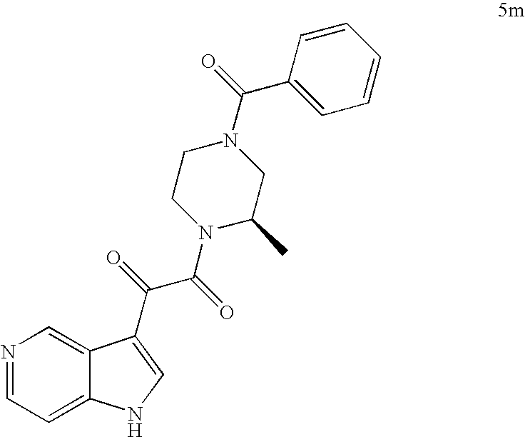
N1=CC=C2C(=C1)C(C(=O)C(=O)N1C(C)CN(C(=O)C3=CC=CC=C3)CC1)=CN2
